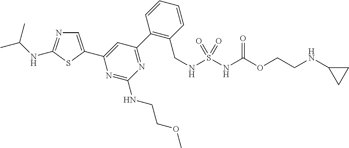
C1=C(C2=CC(C3=C(CNS(NC(OCCNC4CC4)=O)(=O)=O)C=CC=C3)=NC(NCCOC)=N2)SC(NC(C)C)=N1
